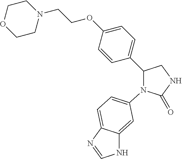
N1C2=CC(N3C(=O)NCC3C3=CC=C(OCCN4CCOCC4)C=C3)=CC=C2N=C1
